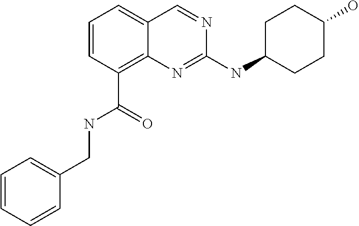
C1=CC=C2C(=C1C(=O)NCC1=CC=CC=C1)N=C(NC1CCC(O)CC1)N=C2
